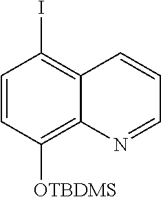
C1=CC([OTBDMS])=C2C(=C1I)C=CC=N2
